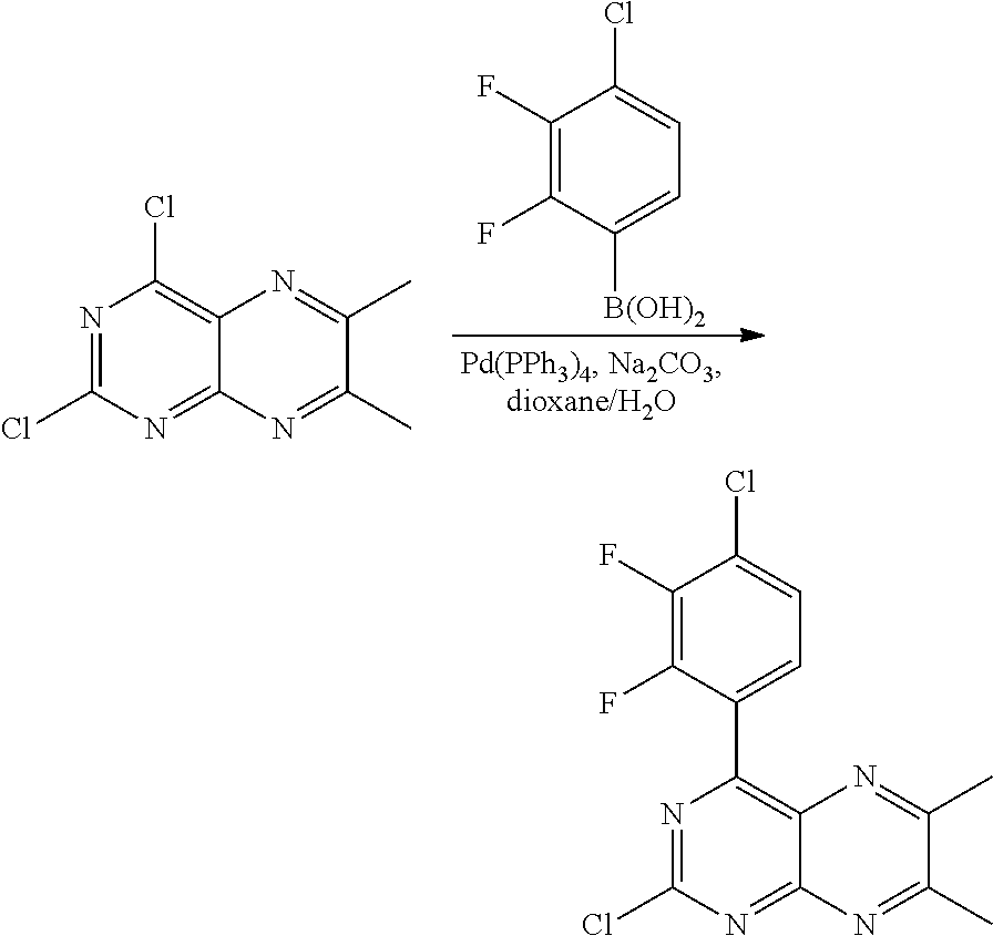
C1(F)=C(F)C([B(OH)2])=CC=C1Cl.N1=C(Cl)N=C2C(=C1Cl)N=C(C)C(C)=N2.N1=C(Cl)N=C2C(=C1C1=CC=C(Cl)C(F)=C1F)N=C(C)C(C)=N2
